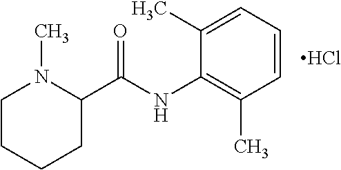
C1CCCC(C(=O)NC2=C(C)C=CC=C2C)N1C.Cl
